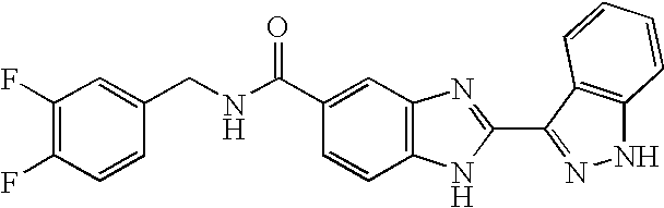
C1(C(NCC2=CC(F)=C(F)C=C2)=O)=CC2=C(C=C1)NC(C1=NNC3=C1C=CC=C3)=N2
